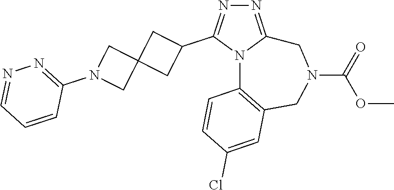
N1=C2N(C(C3CC4(C3)CN(C3=NN=CC=C3)C4)=N1)C1=C(CN(C(=O)OC)C2)C=C(Cl)C=C1
